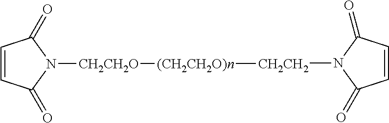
C1=CC(=O)N([CH2CH2][(CH2CH2O)n][CH2CH2O]N2C(=O)C=CC2=O)C1=O
